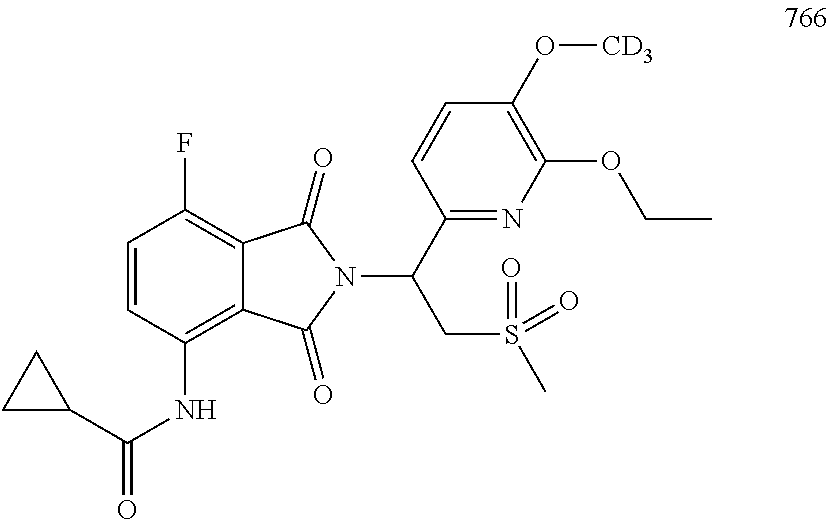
C1=CC(NC(=O)C2CC2)=C2C(=C1F)C(=O)N(C(C1=NC(OCC)=C(O[CD3])C=C1)CS(C)(=O)=O)C2=O
